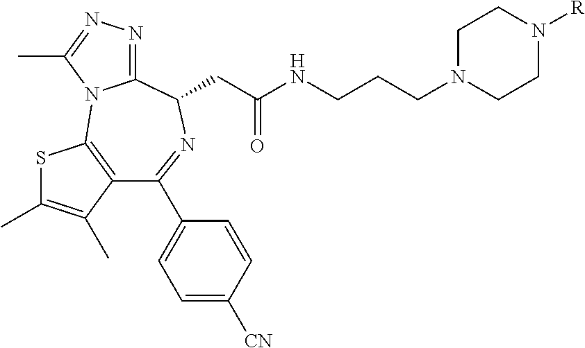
C1(C2=CC=C([CN])C=C2)=NC(CC(NCCCN2CCN([R])CC2)=O)C2=NN=C(C)N2C2=C1C(C)=C(C)S2
